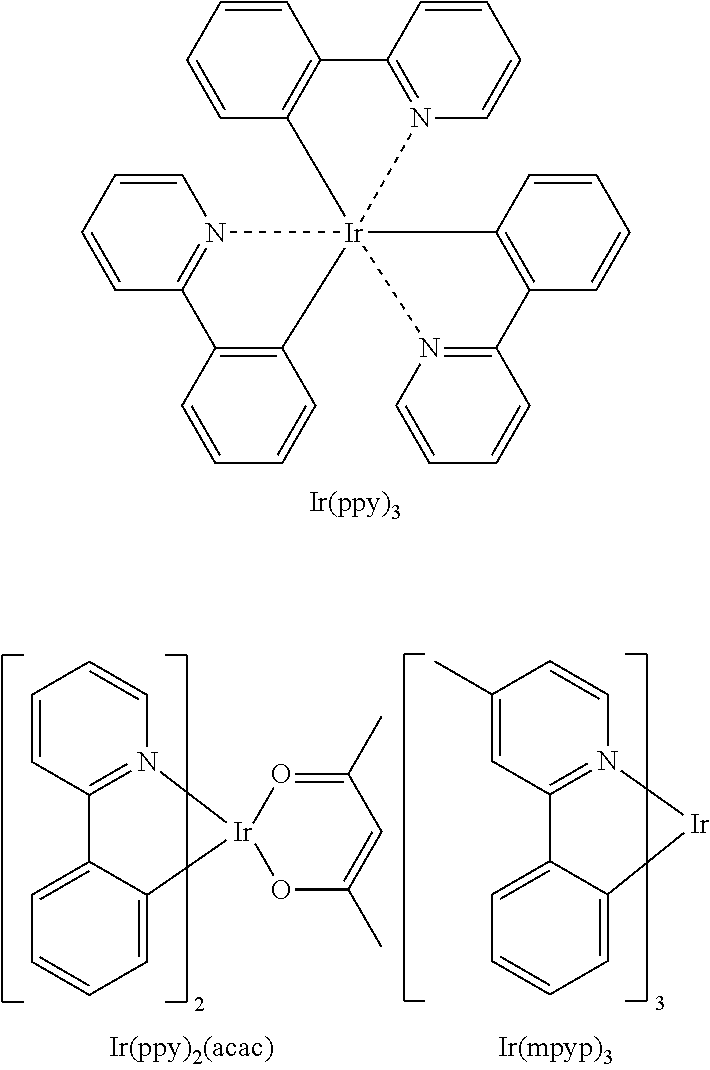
C1=CC=CC2=C1C1=N(C=CC=C1)[Ir]213(N2=C(C=CC=C2)C2=C1C=CC=C2)C1=C(C=CC=C1)C1=N3C=CC=C1.C1=C(C)C=CN2=C1C1=CC=CC=C1[Ir]2.[Ir]12(OC(C)=CC(C)=O1)N1=C(C=CC=C1)C1=CC=CC=C21
